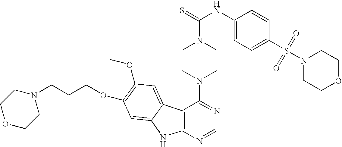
C12=C(N=CN=C1N1CCN(C(=S)NC3=CC=C(S(=O)(=O)N4CCOCC4)C=C3)CC1)NC1=CC(OCCCN3CCOCC3)=C(OC)C=C21
